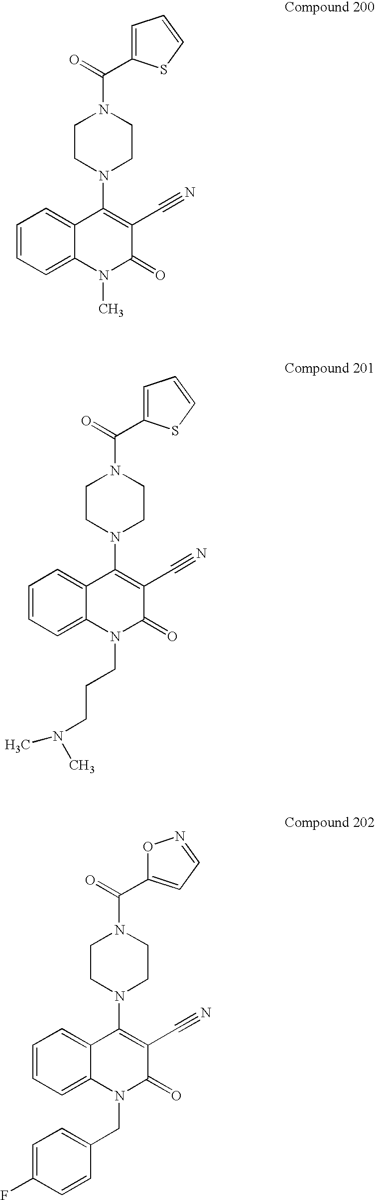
C1CN(C2=C(C#N)C(=O)N(C)C3=CC=CC=C23)CCN1C(=O)C1=CC=CS1.C1CN(C2=C(C#N)C(=O)N(CCCN(C)C)C3=CC=CC=C23)CCN1C(=O)C1=CC=CS1.C1CN(C2=C(C#N)C(=O)N(CC3=CC=C(F)C=C3)C3=CC=CC=C23)CCN1C(=O)C1=CC=NO1
